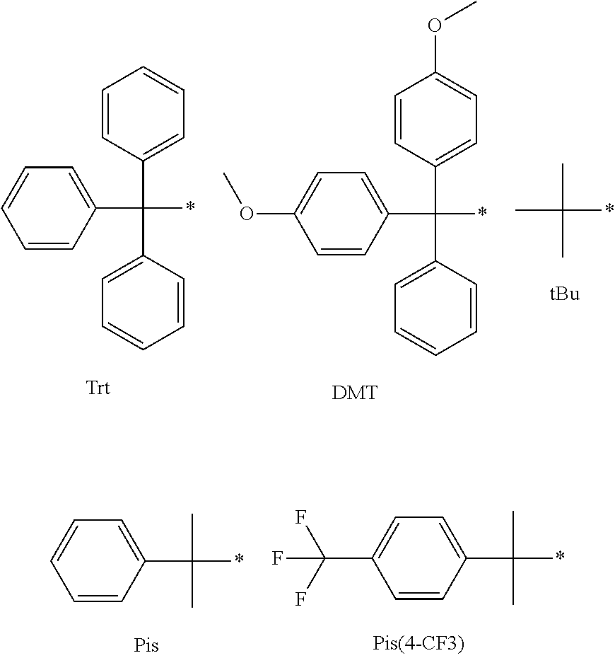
C1=CC(C(*)(C2=CC=CC=C2)C2=CC=CC=C2)=CC=C1.C1=CC(C(*)(C2=CC=C(OC)C=C2)C2=CC=CC=C2)=CC=C1OC.[DMT].CC(*)(C)C.C1=CC(C(*)(C)C)=CC=C1.C1=CC(C(*)(C)C)=CC=C1C(F)(F)F
